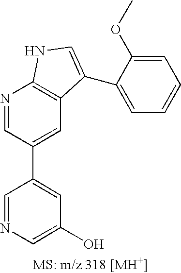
C1=NC=C(O)C=C1C1=CC2=C(N=C1)NC=C2C1=CC=CC=C1OC
